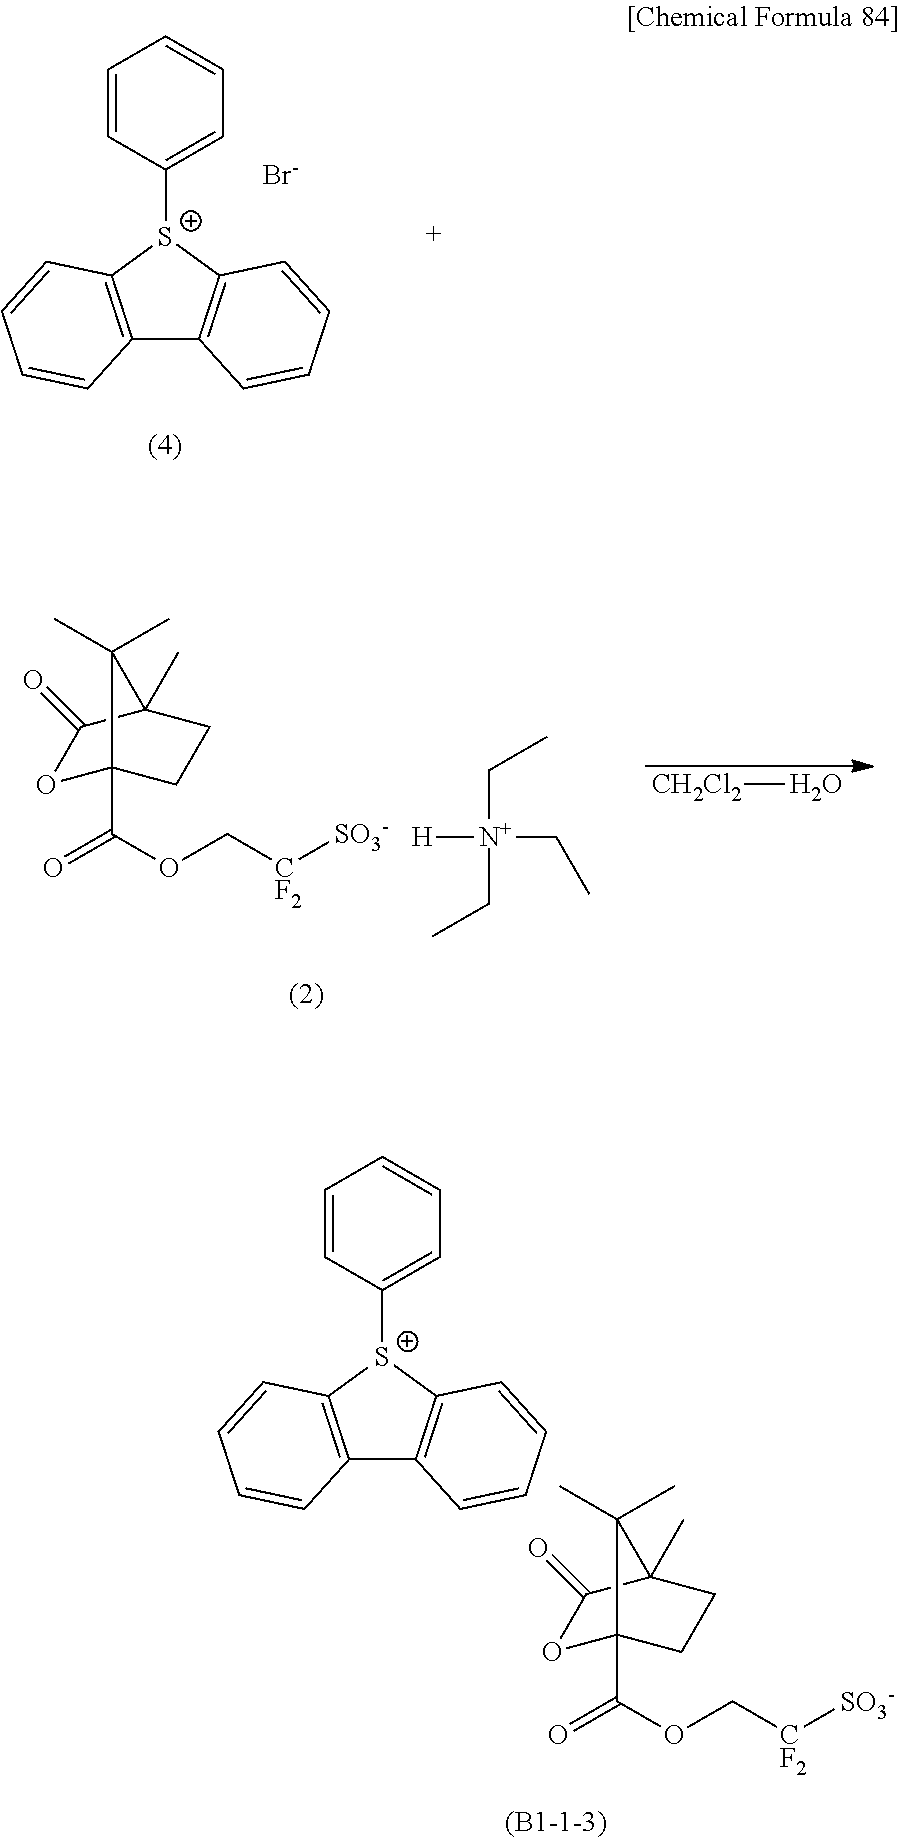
C1=CC([S+]2C3=C(C4=C2C=CC=C4)C=CC=C3)=CC=C1.[Br-].C1=CC([S+]2C3=C(C4=C2C=CC=C4)C=CC=C3)=CC=C1.O1C2(C(OC[CF2][SO3-])=O)CCC(C)(C1=O)C2(C)C.O1C2(C(OC[CF2][SO3-])=O)CCC(C)(C1=O)C2(C)C.[H][N+](CC)(CC)CC.[CH2Cl2]O
